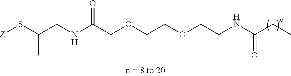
[Z]SC(CNC(COCCOCCNC(CC)=O)=O)C
